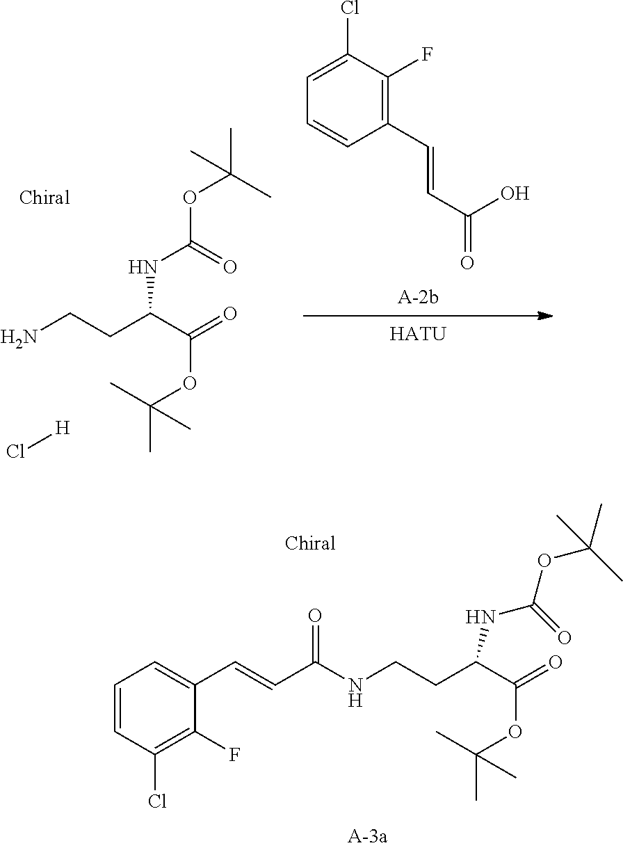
N(C(=O)OC(C)(C)C)C(C(=O)OC(C)(C)C)CCN.Cl[H].C1=CC(C=CC(=O)O)=C(F)C(Cl)=C1.[HATU].C1=CC(Cl)=C(F)C(C=CC(=O)NCCC(NC(=O)OC(C)(C)C)C(OC(C)(C)C)=O)=C1
